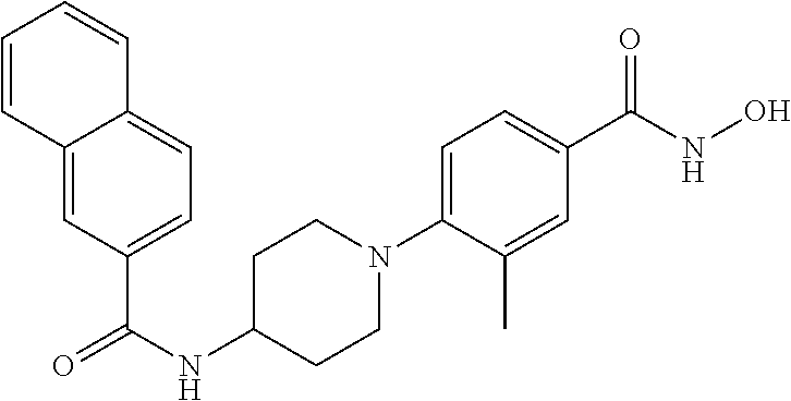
C1CN(C2=CC=C(C(=O)NO)C=C2C)CCC1NC(=O)C1=CC=C2C(=C1)C=CC=C2
